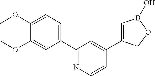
C1(C2=NC=CC(C3=CB(O)OC3)=C2)=CC=C(OC)C(OC)=C1
